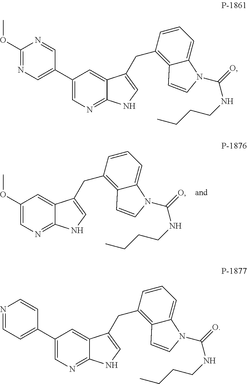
O(C1=CN=C2C(=C1)C(CC1=C3C(=CC=C1)N(C(=O)NCCCC)C=C3)=CN2)C.C1(OC)=NC=C(C2=CN=C3C(=C2)C(CC2=C4C(=CC=C2)N(C(=O)NCCCC)C=C4)=CN3)C=N1.N1=CC=C(C2=CN=C3C(=C2)C(CC2=C4C(=CC=C2)N(C(=O)NCCCC)C=C4)=CN3)C=C1
